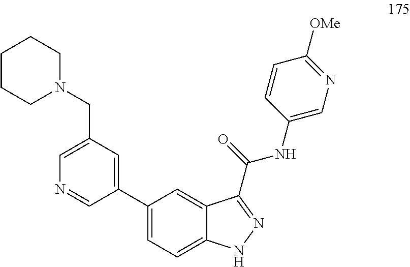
C1(C2=CC(CN3CCCCC3)=CN=C2)=CC=C2C(=C1)C(C(NC1=CN=C([OMe])C=C1)=O)=NN2
